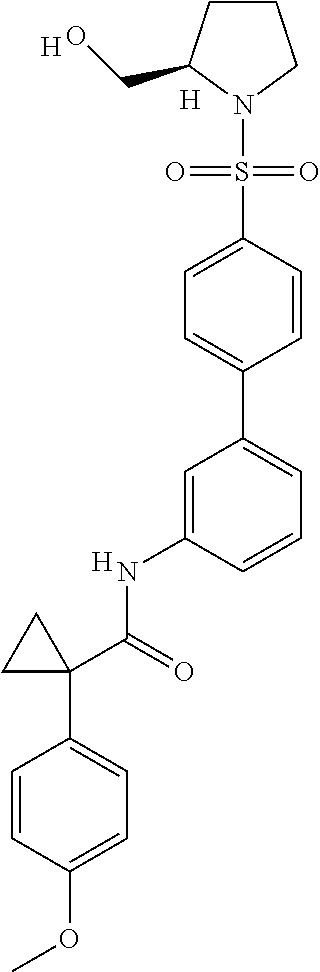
C1=CC(OC)=CC=C1C1(C(NC2=CC(C3=CC=C(S(=O)(=O)N4CCCC4CO)C=C3)=CC=C2)=O)CC1.[H].[H].[H]
